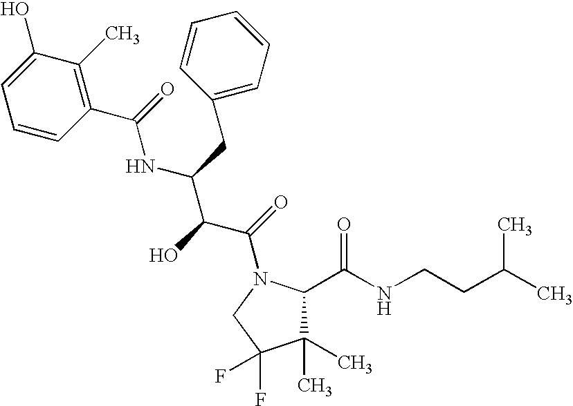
C1(C)(C)C(C(NCCC(C)C)=O)N(C(=O)C(C(NC(C2=C(C)C(O)=CC=C2)=O)CC2=CC=CC=C2)O)CC1(F)F
